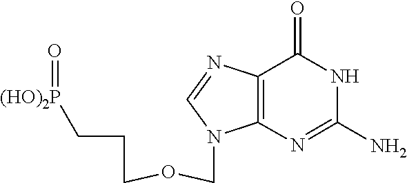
N1=C(N)NC(=O)C2=C1N(COCCC[P(OH)2]=O)C=N2
